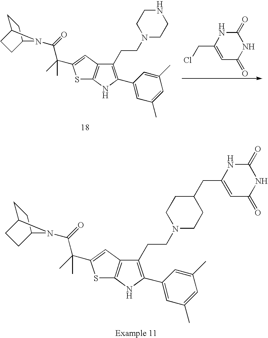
S1C2=C(C=C1C(C)(C(=O)N1C3CCC1CC3)C)C(CCN1CCNCC1)=C(C1=CC(C)=CC(C)=C1)N2.ClCC1=CC(=O)NC(=O)N1.S1C2=C(C=C1C(C)(C(=O)N1C3CCC1CC3)C)C(CCN1CCC(CC3=CC(=O)NC(=O)N3)CC1)=C(C1=CC(C)=CC(C)=C1)N2
